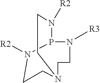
P12N([R2])CCN(CCN1[R2])CCN2[R3]
